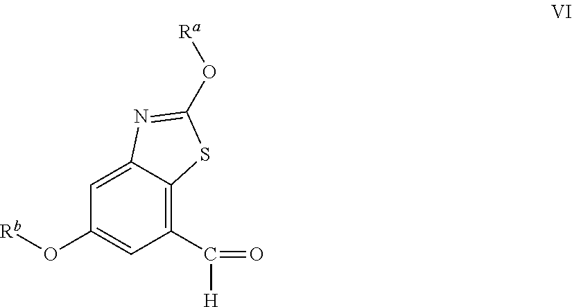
C1=C2C(=C(C(=O)[H])C=C1O[Rb])SC(O[Ra])=N2
